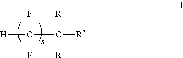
[H]C(C([R])([R1])[R2])(F)F
